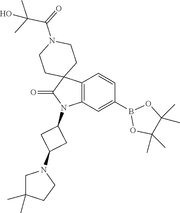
C12=C(C=C(B3OC(C)(C)C(C)(C)O3)C=C1)N(C1CC(N3CC(C)(C)CC3)C1)C(=O)C21CCN(C(=O)C(C)(C)O)CC1
